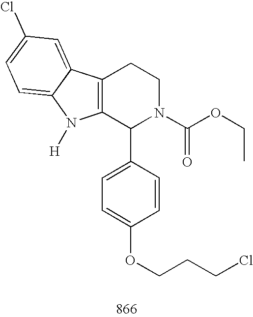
C12=C(C(C3=CC=C(OCCCCl)C=C3)N(C(OCC)=O)CC1)N([H])C1=CC=C(Cl)C=C21
